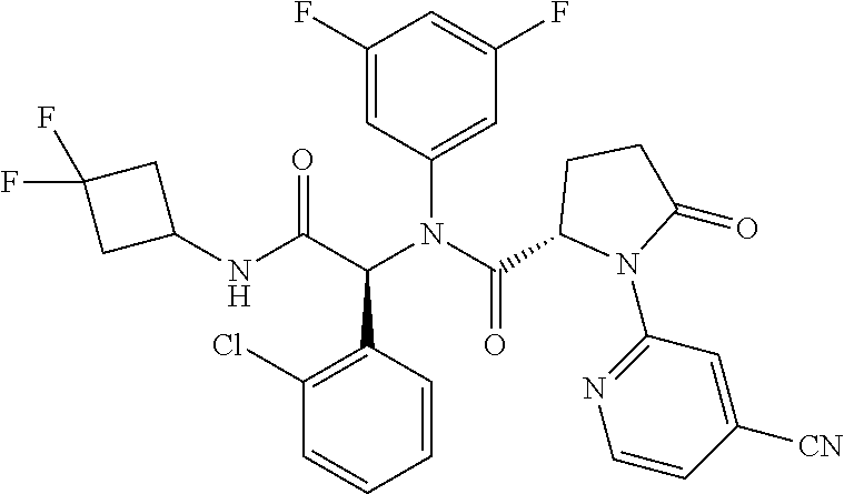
C1(N(C(C2N(C3=NC=CC([CN])=C3)C(=O)CC2)=O)C(C(NC2CC(F)(F)C2)=O)C2=C(Cl)C=CC=C2)=CC(F)=CC(F)=C1
